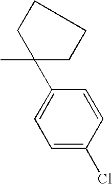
C1(C2(C)CCCC2)=CC=C(Cl)C=C1
